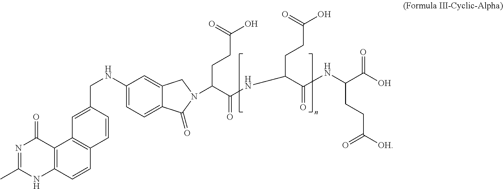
C(C(NC(CCC(O)=O)C(=O)NC(CCC(=O)[OH])C(=O)O)=O)(CCC(O)=O)N1C(=O)C2=CC=C(NCC3=CC4=C(C=CC5=C4C(=O)N=C(C)N5)C=C3)C=C2C1
